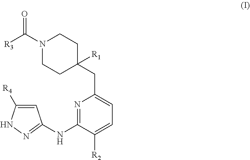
N1(C([R3])=O)CCC(CC2=CC=C([R2])C(NC3=NNC([R4])=C3)=N2)([R1])CC1
